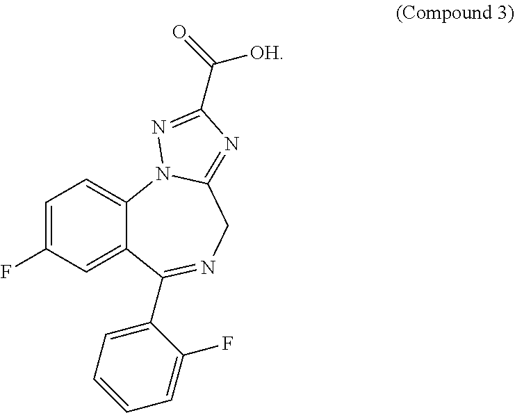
C1=C(F)C=C2C(=C1)N1C(=NC(C([OH])=O)=N1)CN=C2C1=CC=CC=C1F
